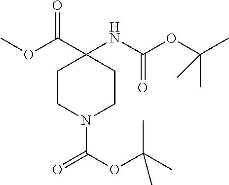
C1CN(C(=O)OC(C)(C)C)CCC1(C(=O)OC)NC(=O)OC(C)(C)C
